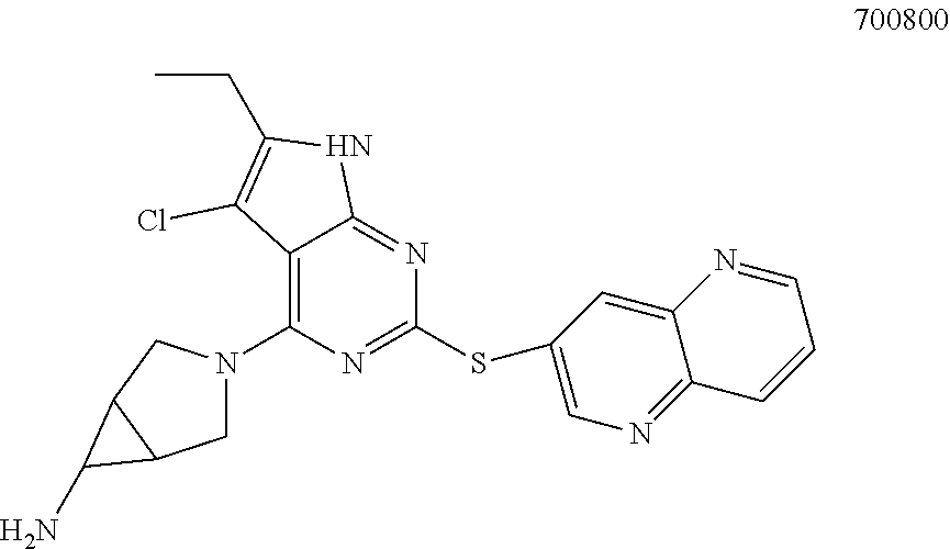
C12=C(N3CC4C(C3)C4N)N=C(SC3=CN=C4C(=C3)N=CC=C4)N=C1NC(CC)=C2Cl
